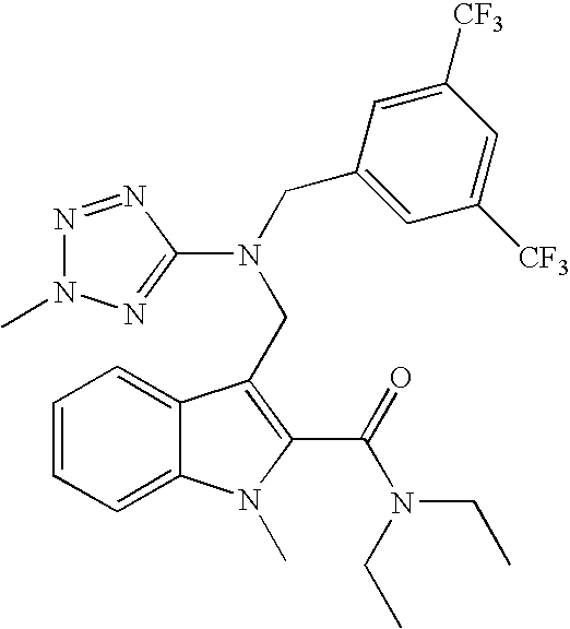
C1=CC=C2C(=C1)C(CN(C1=NN(C)N=N1)CC1=CC([CF3])=CC([CF3])=C1)=C(C(=O)N(CC)CC)N2C
